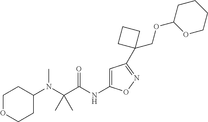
C(C(NC1=CC(C2(COC3OCCCC3)CCC2)=NO1)=O)(N(C1CCOCC1)C)(C)C
